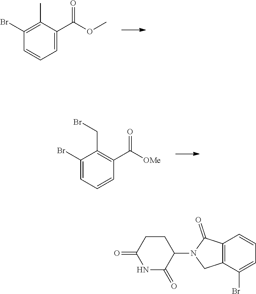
C1(C(=O)OC)=CC=CC(Br)=C1C.C1(Br)=CC=CC(C(=O)[OMe])=C1CBr.C12=C(C(=O)N(C3C(=O)NC(=O)CC3)C1)C=CC=C2Br
